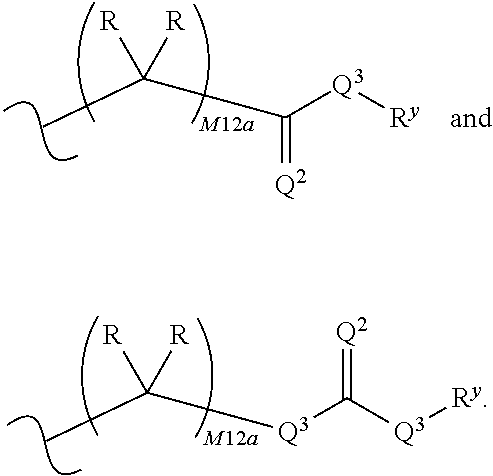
C([R])([R])(C)C(=[Q2])[Q3][Ry].C([R])([R])(C)[Q3]C([Q3][Ry])=[Q2]
